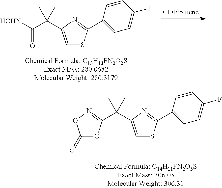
[HOHN]C(C(C1=CSC(C2=CC=C(F)C=C2)=N1)(C)C)=O.C(C1=CSC(C2=CC=C(F)C=C2)=N1)(C)(C)C1=NOC(=O)O1
